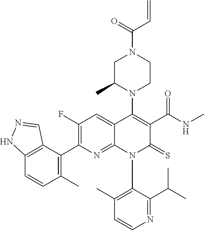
C1=CN=C(C(C)C)C(N2C(=S)C(C(=O)NC)=C(N3C(C)CN(C(C=C)=O)CC3)C3=CC(F)=C(C4=C(C)C=CC5=C4C=NN5)N=C23)=C1C
